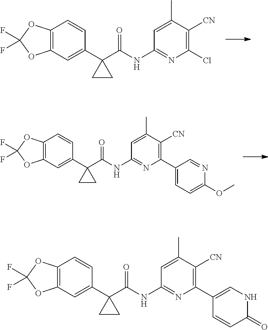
C12=C(C=C(C3(C(NC4=NC(Cl)=C([CN])C(C)=C4)=O)CC3)C=C1)OC(F)(F)O2.C12=C(C=C(C3(C(NC4=NC(C5=CC=C(OC)N=C5)=C([CN])C(C)=C4)=O)CC3)C=C1)OC(F)(F)O2.C12=C(C=C(C3(C(NC4=NC(C5=CNC(=O)C=C5)=C([CN])C(C)=C4)=O)CC3)C=C1)OC(F)(F)O2
